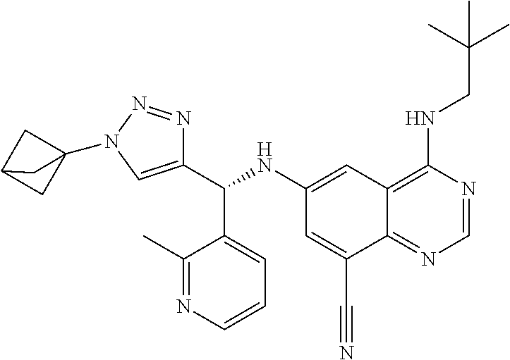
C1(C(NC2=CC3=C(NCC(C)(C)C)N=CN=C3C(C#N)=C2)C2=CC=CN=C2C)=CN(C23CC(C2)C3)N=N1
